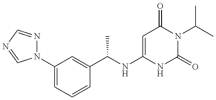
C1(N2N=CN=C2)=CC=CC(C(NC2=CC(=O)N(C(C)C)C(=O)N2)C)=C1
